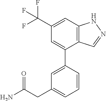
C12=C(C=C(C(F)(F)F)C=C1C1=CC(CC(N)=O)=CC=C1)NN=C2
